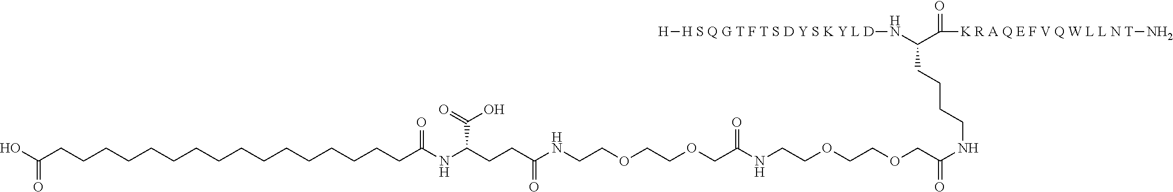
C(NC(COCCOCCNC(COCCOCCNC(CCC(NC(CCCCCCCCCCCCCCCCC(O)=O)=O)C(O)=O)=O)=O)=O)CCCC(N[H S Q G T F T S D Y S K Y L D][H])C(=O)[K R A Q E F V Q W L L N T]N
